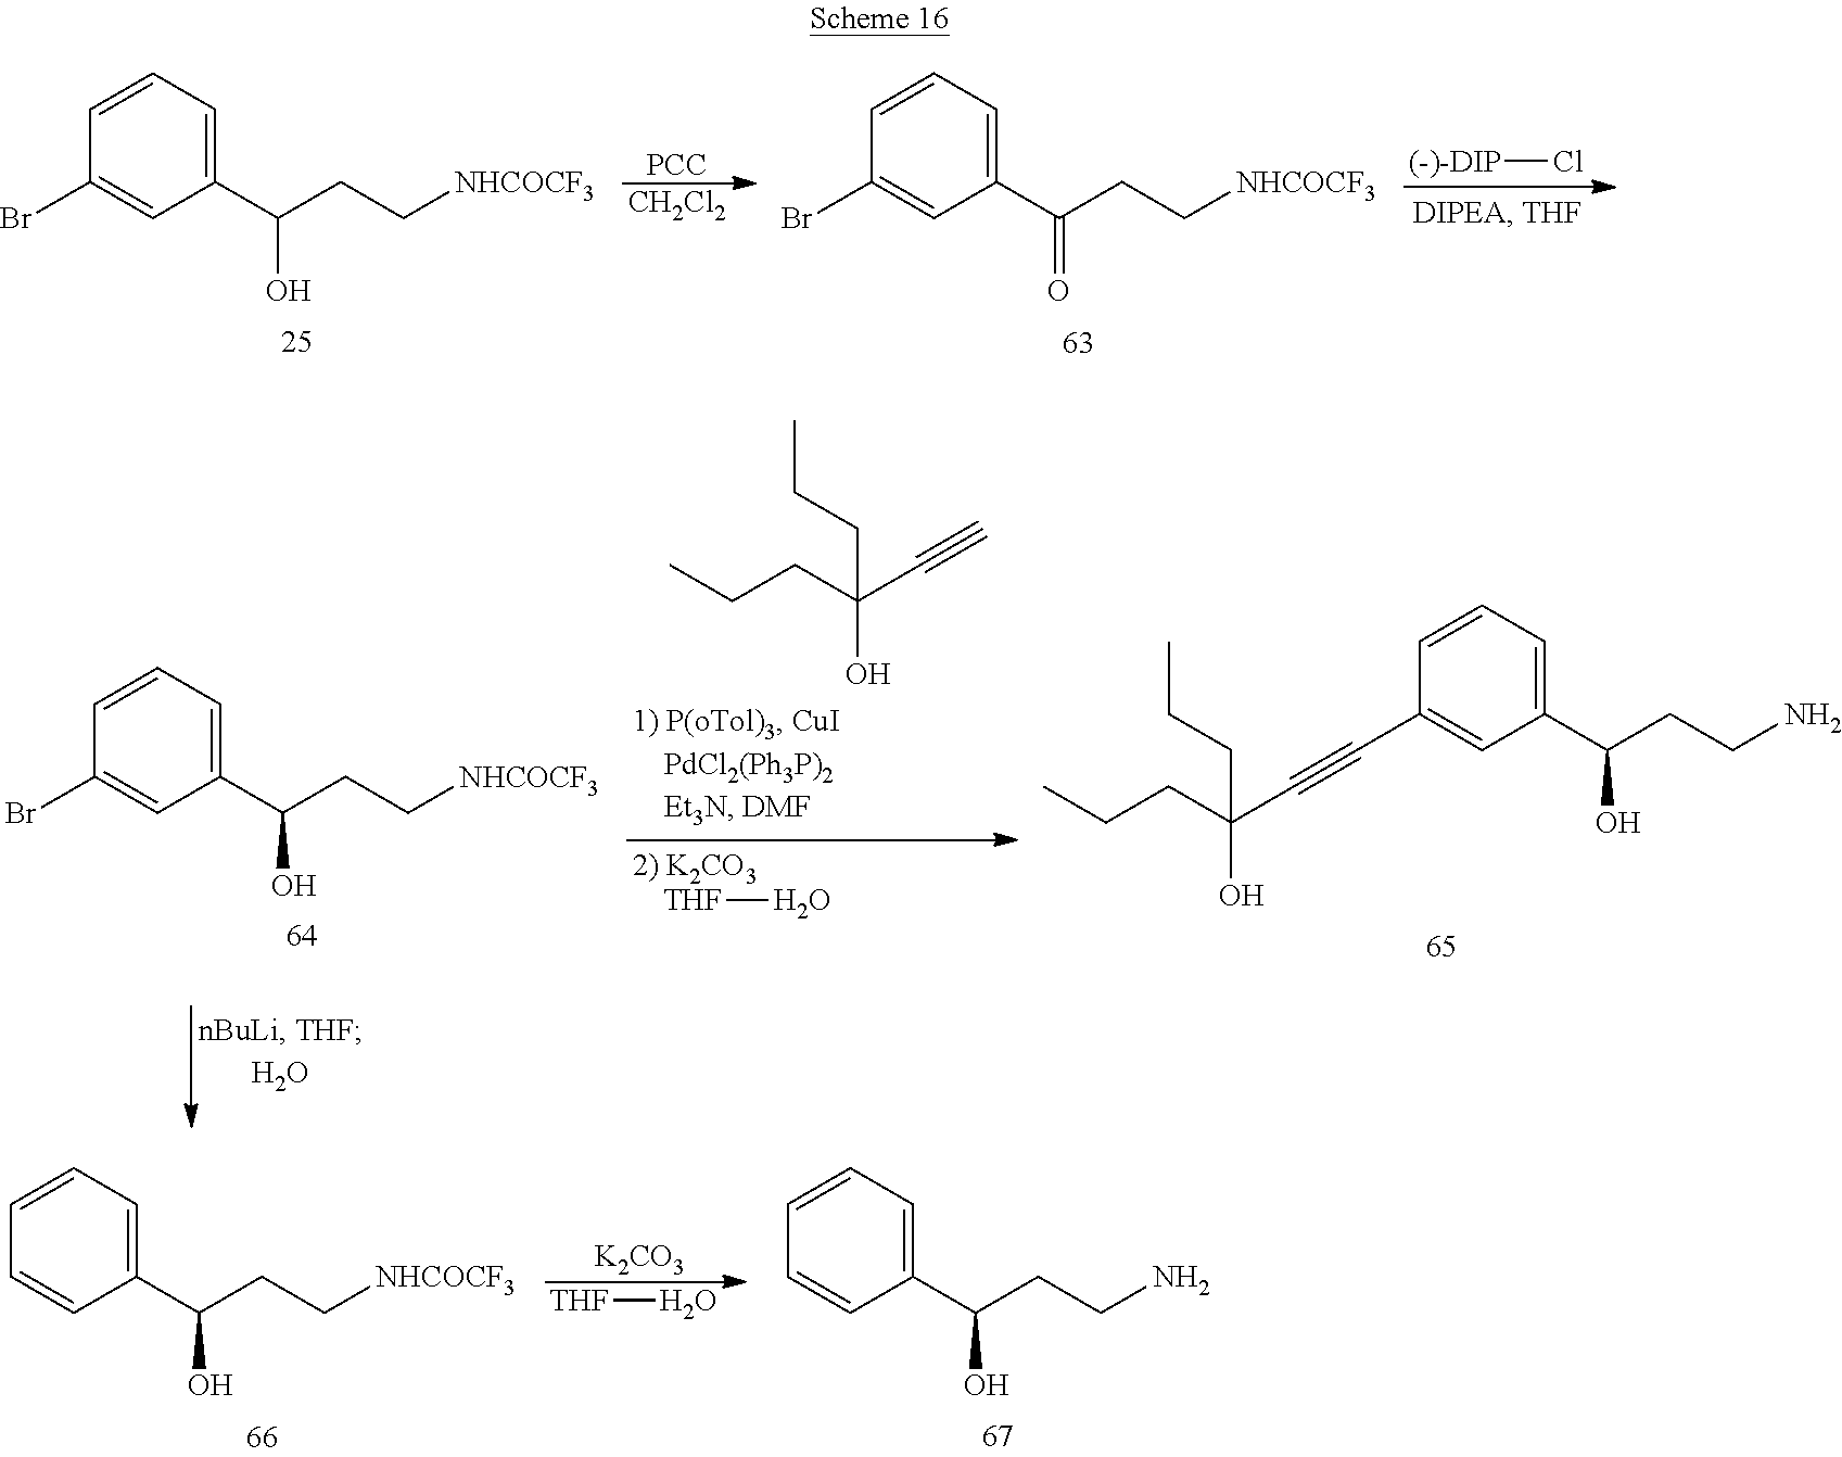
[PCC].[CH2Cl2].BrC1=CC(C(=O)CC[NHCOCF3])=CC=C1.BrC1=CC(C(O)CC[NHCOCF3])=CC=C1.[(-)-DIP]Cl.[K2CO3].C1=CC(C(O)CC[NHCOCF3])=CC=C1.C1=CC(C(O)CCN)=CC=C1.[THF]O.BrC1=CC(C(O)CC[NHCOCF3])=CC=C1.C(C1=CC(C(O)CCN)=CC=C1)#CC(O)(CCC)CCC.CCCC(C#C)(O)CCC.[THF]O
